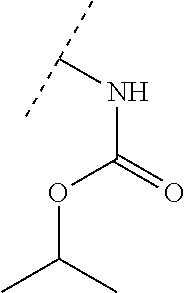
N(C(=O)OC(C)C)C(C)C
